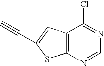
C12=C(C=C(C#C)S1)C(Cl)=NC=N2
